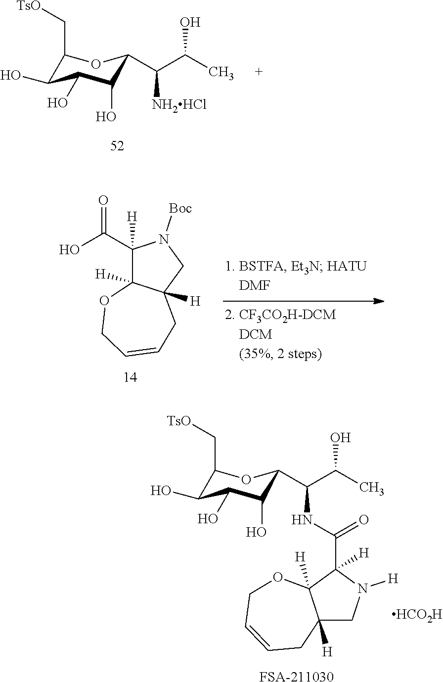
C1(C[TsO])C(O)C(O)C(O)C(C(C(C)O)[NH2HCl])O1.C1(C(O)=O)([H])C2([H])C([H])(CN1[Boc])CC=CCO2.C1(C[TsO])C(O)C(O)C(O)C(C(C(C)O)NC(C2([H])C3([H])C([H])(CN2[H])CC=CCO3)=O)O1.[HCO2H].[FSA-211030]
